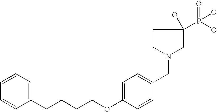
C1=C(OCCCCC2=CC=CC=C2)C=CC(CN2CC(O)(P(O)(O)=O)CC2)=C1
